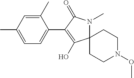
C12(CCN(OC)CC1)N(C)C(=O)C(C1=CC=C(C)C=C1C)=C2O
